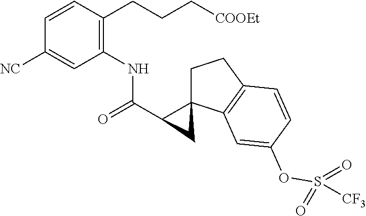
C1(C(=O)NC2=C(CCC[COOEt])C=CC([NC])=C2)CC12CCC1=C2C=C(OS(=O)(=O)[CF3])C=C1
